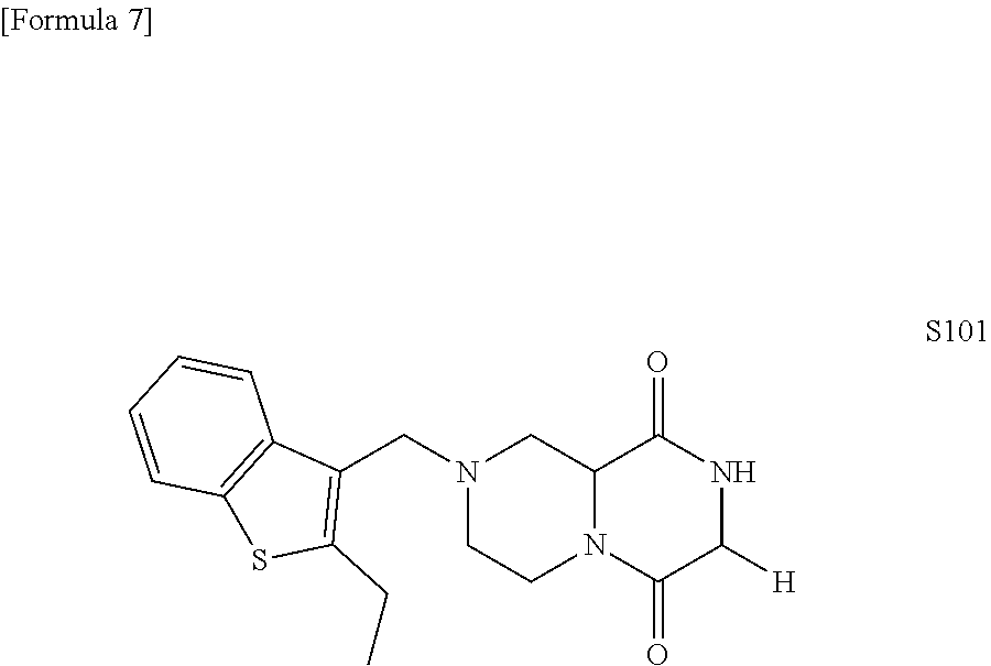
C12N(C(=O)C([H])NC1=O)CCN(CC1=C(CC)SC3=C1C=CC=C3)C2
